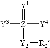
[Y1]=[Z]([Y4])([Y3])[Y2][R2]
